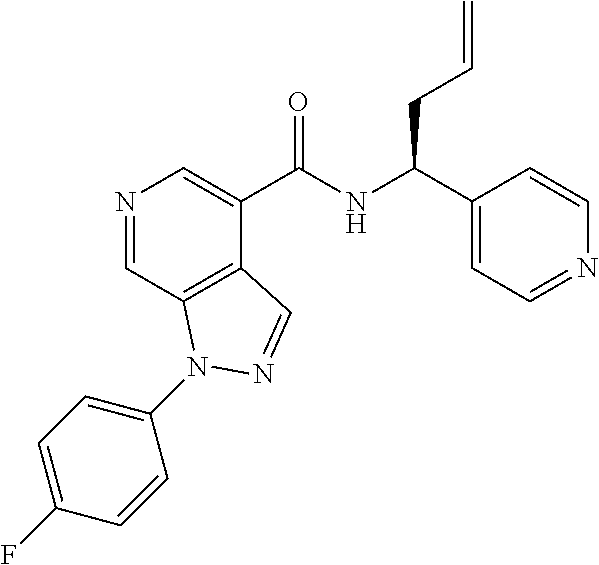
N1=CC2=C(C(C(NC(C3=CC=NC=C3)CC=C)=O)=C1)C=NN2C1=CC=C(F)C=C1
